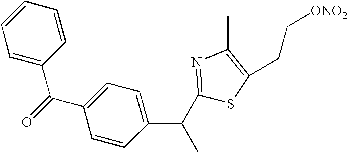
C1(C(C2=CC=C(C(=O)C3=CC=CC=C3)C=C2)C)=NC(C)=C(CC[ONO2])S1
